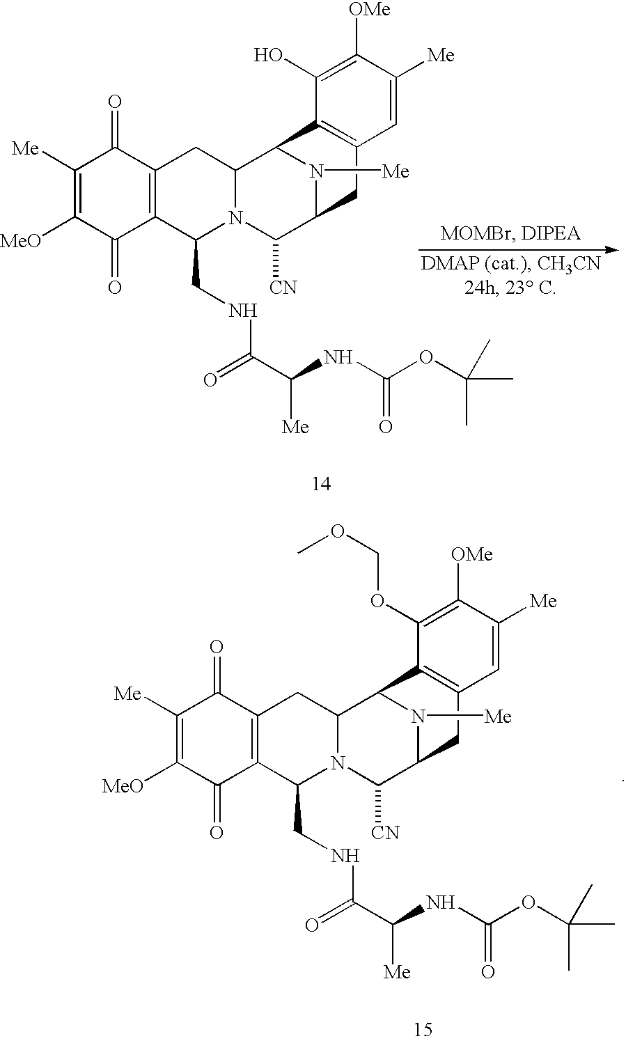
C1([Me])=C([MeO])C(=O)C2=C(C1=O)CC1N(C2CNC(C(NC(OC(C)(C)C)=O)[Me])=O)C([CN])C2N([Me])C1C1=C(C2)C=C([Me])C([OMe])=C1O.C1([Me])=C([MeO])C(=O)C2=C(C1=O)CC1N(C2CNC(C(NC(OC(C)(C)C)=O)[Me])=O)C([CN])C2N([Me])C1C1=C(C2)C=C([Me])C([OMe])=C1OCOC
